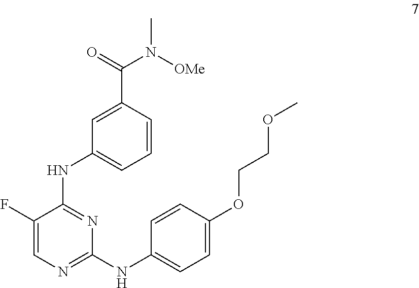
C1(F)=CN=C(NC2=CC=C(OCCOC)C=C2)N=C1NC1=CC=CC(C(N(C)[OMe])=O)=C1
